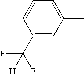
C1(C)=CC=CC(C(F)(F)[H])=C1
